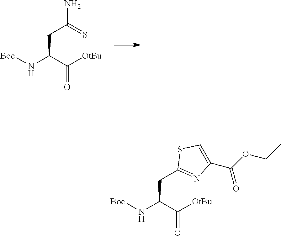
[Boc]NC(C([OtBu])=O)CC(=S)N.[Boc]NC(C([OtBu])=O)CC1=NC(C(OCC)=O)=CS1
